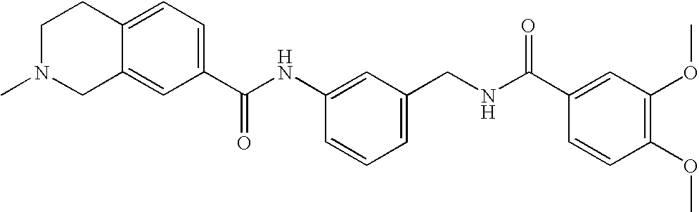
C1(C(NC2=CC(CNC(C3=CC(OC)=C(OC)C=C3)=O)=CC=C2)=O)=CC=C2C(=C1)CN(C)CC2
